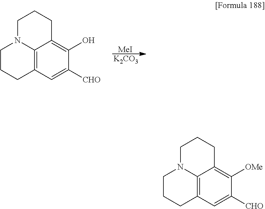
[K2CO3].[MeI].C12=C3C=C([CHO])C(O)=C1CCCN2CCC3.C12=C3C=C([CHO])C([OMe])=C1CCCN2CCC3
